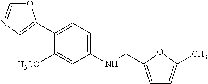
C1(C2=CN=CO2)=CC=C(NCC2=CC=C(C)O2)C=C1[H3CO]
